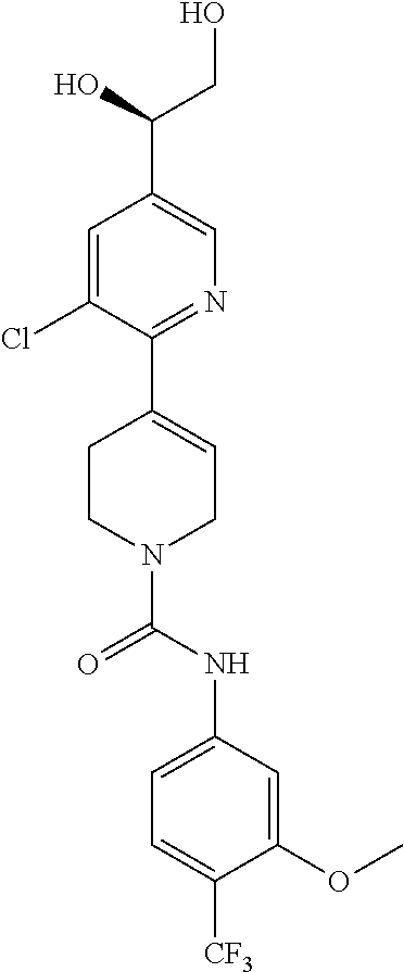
C1=C(Cl)C(C2=CCN(C(NC3=CC=C([CF3])C(OC)=C3)=O)CC2)=NC=C1C(O)CO
